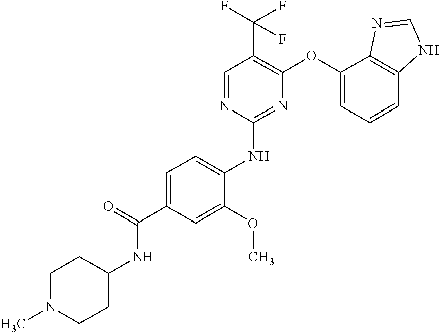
C1=C(C(=O)NC2CCN(C)CC2)C=C(OC)C(NC2=NC(OC3=CC=CC4=C3N=CN4)=C(C(F)(F)F)C=N2)=C1
